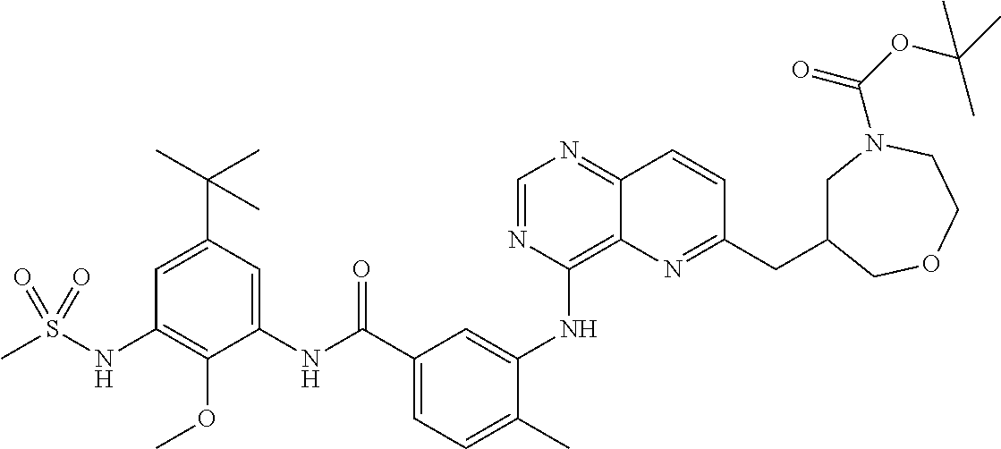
C1=NC(NC2=CC(C(NC3=CC(C(C)(C)C)=CC(NS(C)(=O)=O)=C3OC)=O)=CC=C2C)=C2C(=N1)C=CC(CC1CN(C(OC(C)(C)C)=O)CCOC1)=N2
